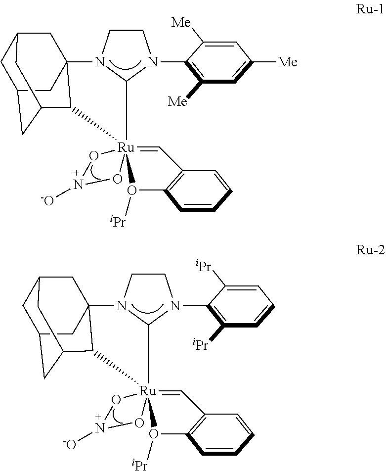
C1CN2C(N1C1=C([Me])C=C([Me])C=C1[Me])[Ru]13(=CC4=C(C=CC=C4)O1[iPr])(C1C24CC2CC(CC1C2)C4)ON([-O])O3.C1CN2C(N1C1=C([iPr])C=CC=C1[iPr])[Ru]13(=CC4=C(C=CC=C4)O1[iPr])(C1C24CC2CC(CC1C2)C4)ON([-O])O3
